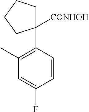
C1C(C2=C(C)C=C(F)C=C2)([CONHOH])CCC1
